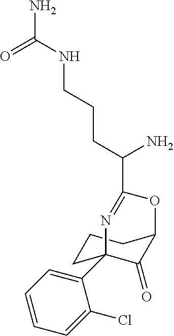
C1CC2(C3=CC=CC=C3Cl)C(=O)C(C1)OC(C(CCCNC(N)=O)N)=N2
